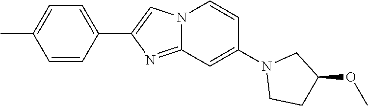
C1=CC(C2=CN3C(=N2)C=C(N2CCC(OC)C2)C=C3)=CC=C1C
